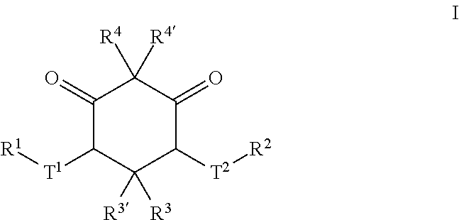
C1(=O)C([T1][R1])C([R3])([R3])C([T2][R2])C(=O)C1([R4])[R4]
